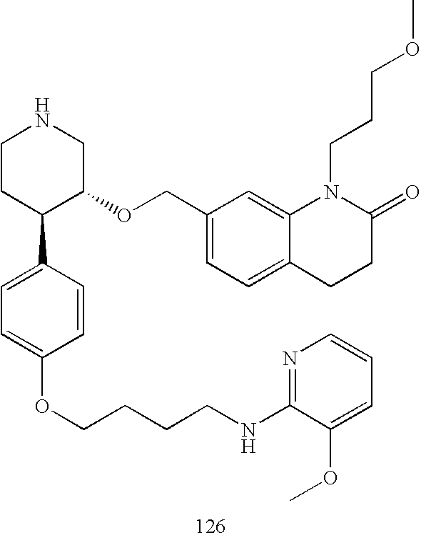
C1CC(C2=CC=C(OCCCCNC3=NC=CC=C3OC)C=C2)C(OCC2=CC=C3C(=C2)N(CCCOC)C(=O)CC3)CN1
